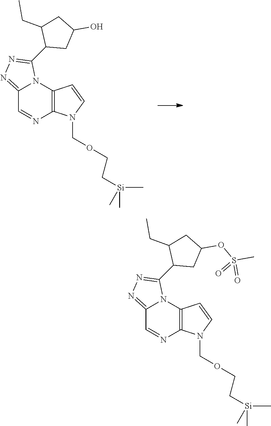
C12=NN=C(C3CC(O)CC3CC)N1C1=C(N=C2)N(COCC[Si](C)(C)C)C=C1.C12=NN=C(C3CC(OS(C)(=O)=O)CC3CC)N1C1=C(N=C2)N(COCC[Si](C)(C)C)C=C1
